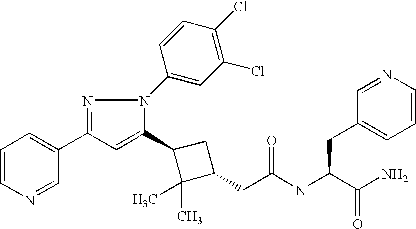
C1(CC(=O)NC(CC2=CC=CN=C2)C(N)=O)CC(C2=CC(C3=CC=CN=C3)=NN2C2=CC(Cl)=C(Cl)C=C2)C1(C)C
